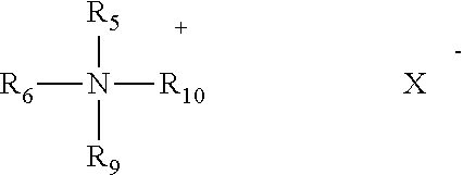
[R5]N([R10])([R6])[R9].[X]
